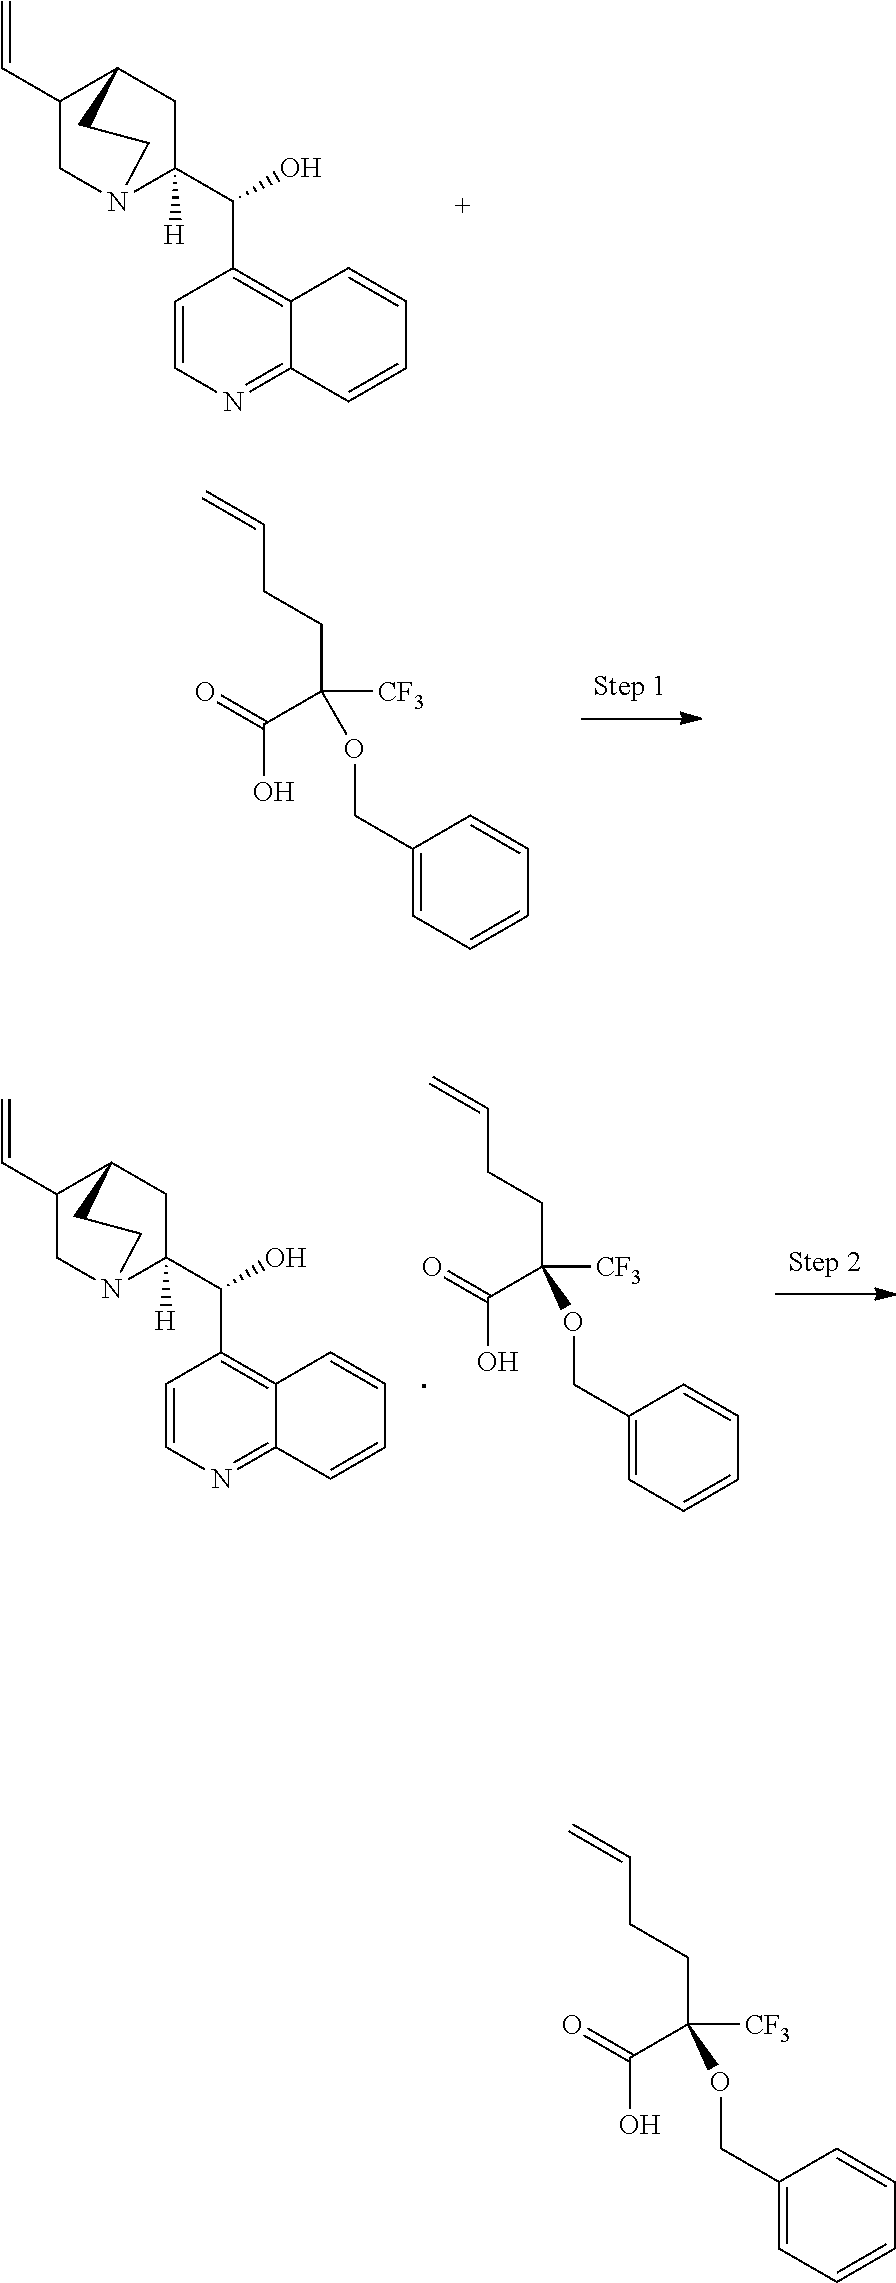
C1(C=C)CN2C(C(O)C3=C4C(=NC=C3)C=CC=C4)([H])CC1CC2.C(C(CCC=C)([CF3])OCC1=CC=CC=C1)(=O)O.C(C(CCC=C)([CF3])OCC1=CC=CC=C1)(=O)O.C1(C=C)CN2C(C(O)C3=C4C(=NC=C3)C=CC=C4)([H])CC1CC2.C(C(CCC=C)([CF3])OCC1=CC=CC=C1)(=O)O
